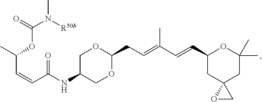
O=C(N([R50b])C)OC(C=CC(NC1COC(CC=C(C=CC2CC3(CC(C)(C)O2)OC3)C)OC1)=O)C
